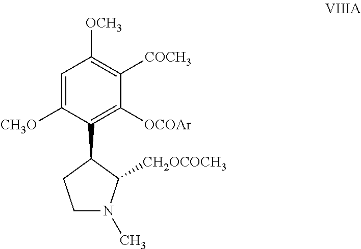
C1=C([CH3O])C(C2CCN(C)C2[CH2OCOCH3])=C([OCOAr])C([COCH3])=C1[OCH3]
